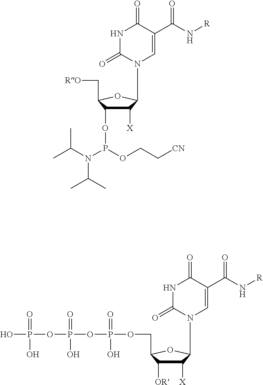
C1([X])C(OP(N(C(C)C)C(C)C)OCC[CN])C(C[RO])OC1N1C=C(C(N[R])=O)C(=O)NC1=O.C1([X])C([OR])C(COP(OP(OP(O)(=O)O)(=O)O)(=O)O)OC1N1C=C(C(N[R])=O)C(=O)NC1=O
